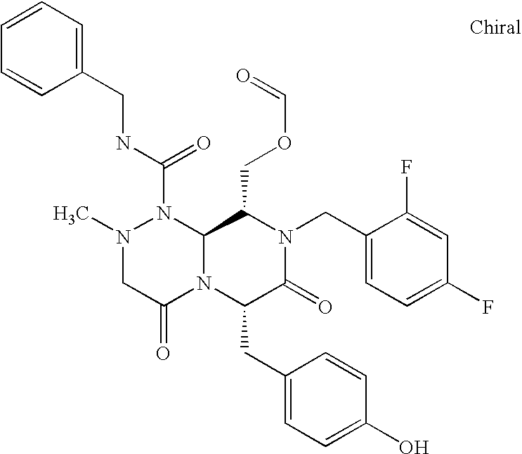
CN1CC(=O)N2C(N1C(NCC1=CC=CC=C1)=O)C(COC=O)N(CC1=CC=C(F)C=C1F)C(=O)C2CC1=CC=C(O)C=C1
